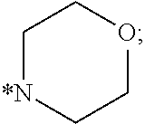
C1[*N]CCOC1
